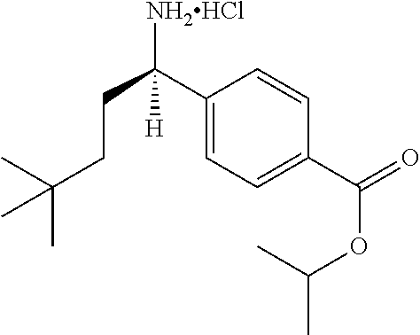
C1(C([NH2HCl])(CCC(C)(C)C)[H])=CC=C(C(OC(C)C)=O)C=C1
